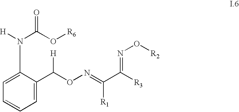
C1=C(C(ON=C(C([R3])=NO[R2])[R1])[H])C(N(C(=O)O[R6])[H])=CC=C1
